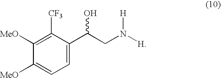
C1([MeO])=CC=C(C(CN([H])[H])O)C([CF3])=C1[MeO]
